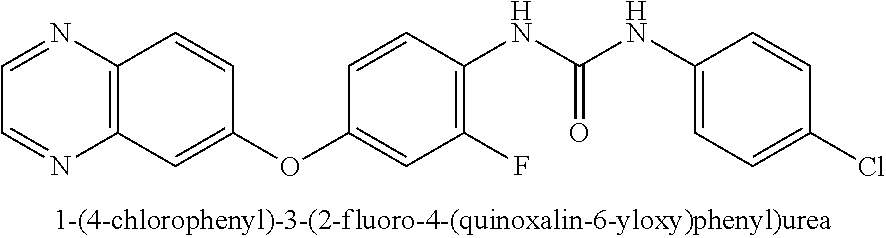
C1=NC2=C(N=C1)C=CC(OC1=CC(F)=C(NC(NC3=CC=C(Cl)C=C3)=O)C=C1)=C2
